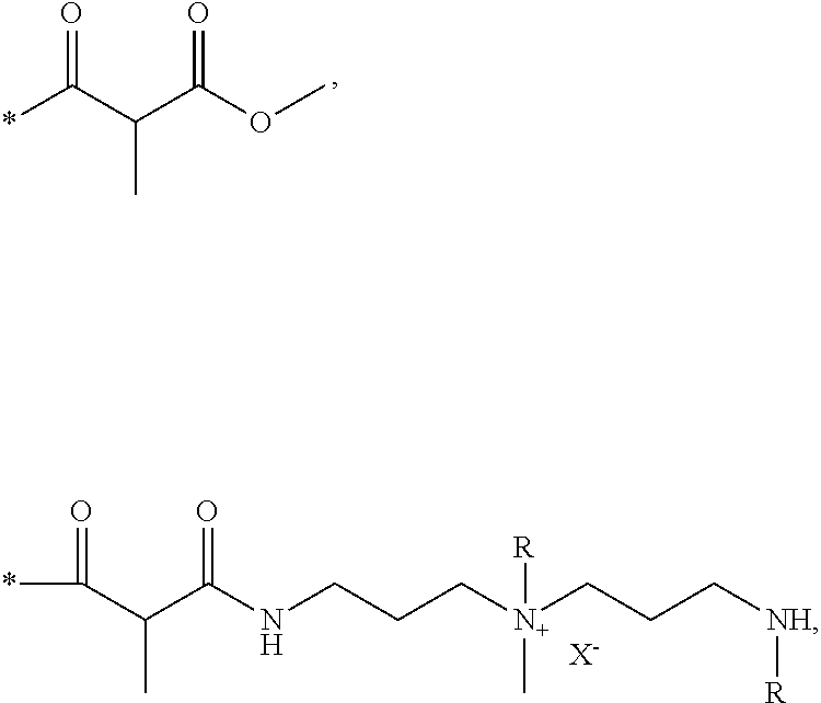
*C(C(C(OC)=O)C)=O.C(C[N+](CCC[NH][R])(C)[R])CNC(C(C(*)=O)C)=O.[X-]
